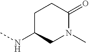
N(C1CN(C)C(=O)CC1)C
